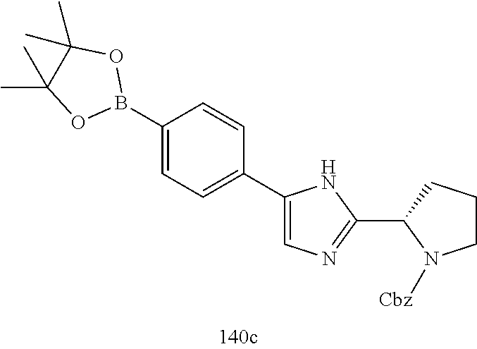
C1(B2OC(C)(C)C(C)(C)O2)=CC=C(C2=CN=C(C3N([Cbz])CCC3)N2)C=C1
